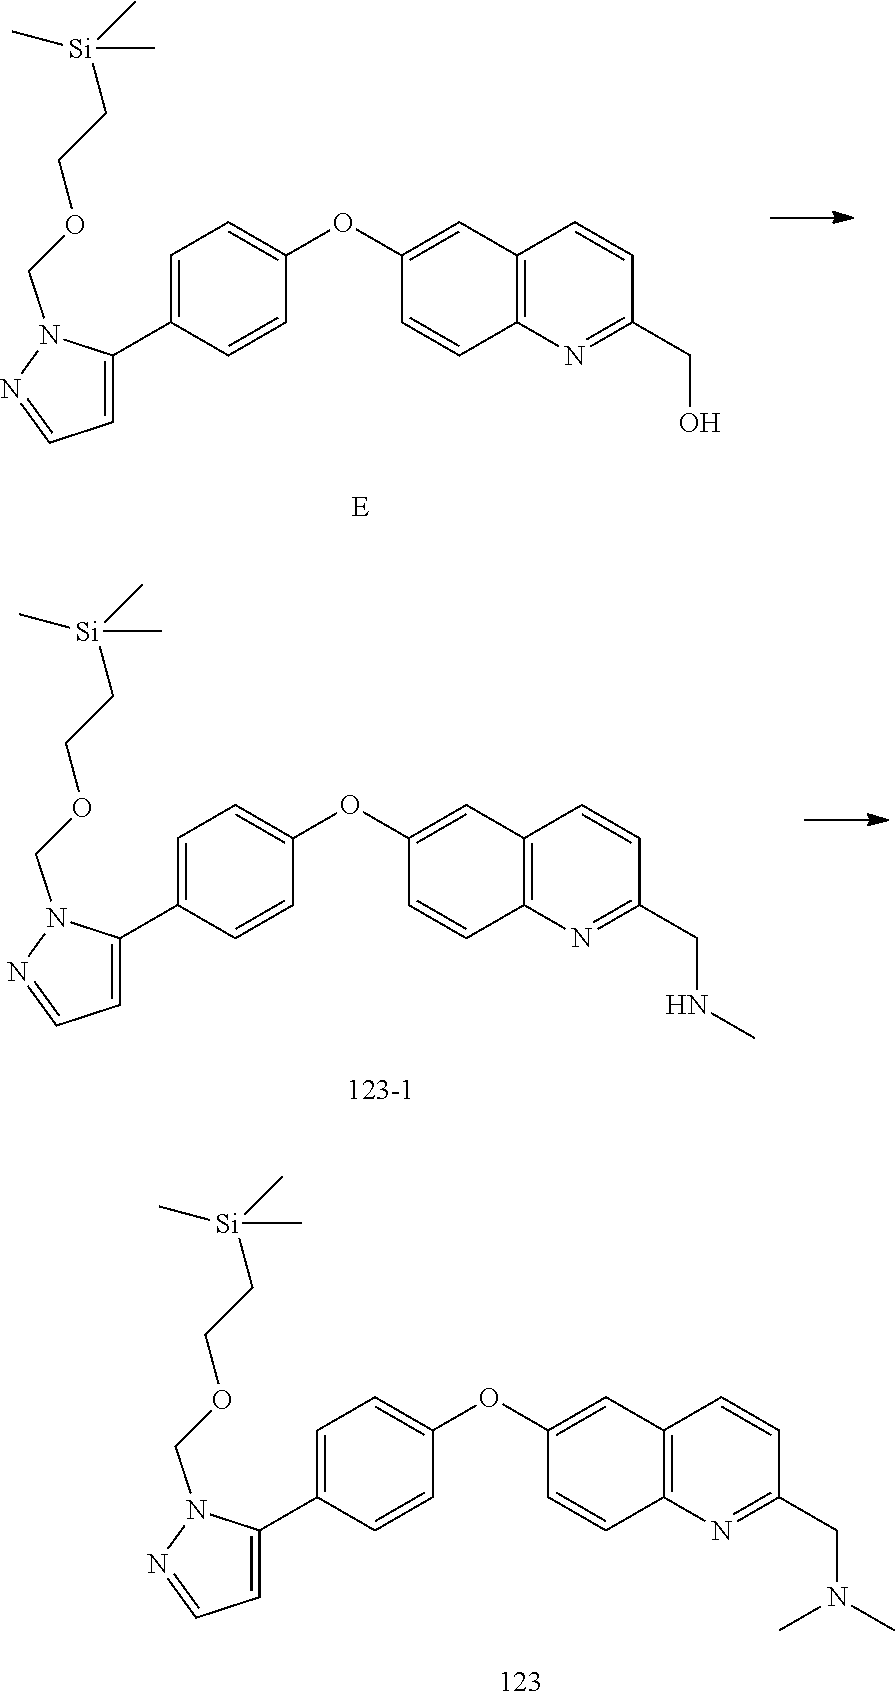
C1=C(C2=CC=C(OC3=CC4=C(C=C3)N=C(CO)C=C4)C=C2)N(COCC[Si](C)(C)C)N=C1.C1=C(C2=CC=C(OC3=CC4=C(C=C3)N=C(CNC)C=C4)C=C2)N(COCC[Si](C)(C)C)N=C1.C1=C(C2=CC=C(OC3=CC4=C(C=C3)N=C(CN(C)C)C=C4)C=C2)N(COCC[Si](C)(C)C)N=C1
